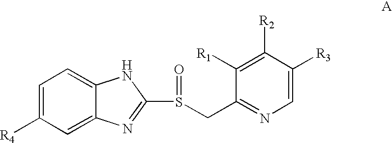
C1=C([R4])C=C2C(=C1)NC(S(=O)CC1=NC=C([R3])C([R2])=C1[R1])=N2
